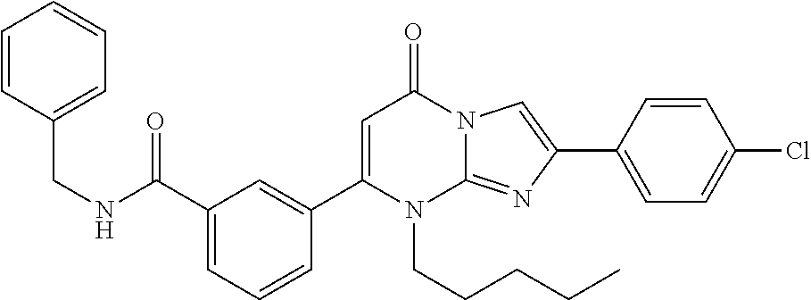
C1(C2=CC(C(NCC3=CC=CC=C3)=O)=CC=C2)=CC(=O)N2C(=NC(C3=CC=C(Cl)C=C3)=C2)N1CCCCC
